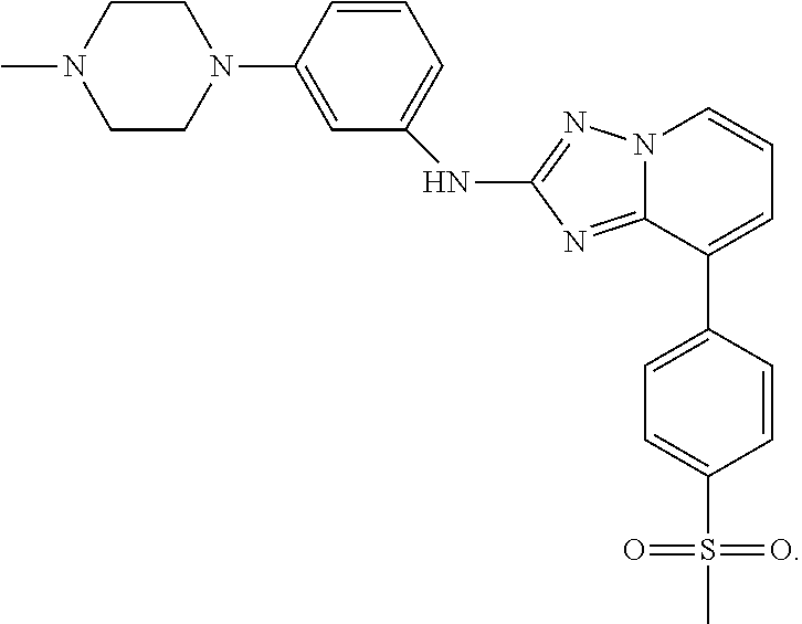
C1=CC(C2=CC=CN3C2=NC(NC2=CC=CC(N4CCN(C)CC4)=C2)=N3)=CC=C1S(C)(=O)=O
